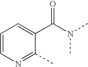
C1=CN=C(C)C(C(N(C)C)=O)=C1
